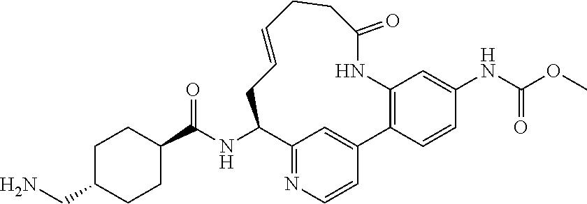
C1CC(C(NC2C3=NC=CC(=C3)C3=C(C=C(NC(OC)=O)C=C3)NC(=O)CCC=CC2)=O)CCC1CN
